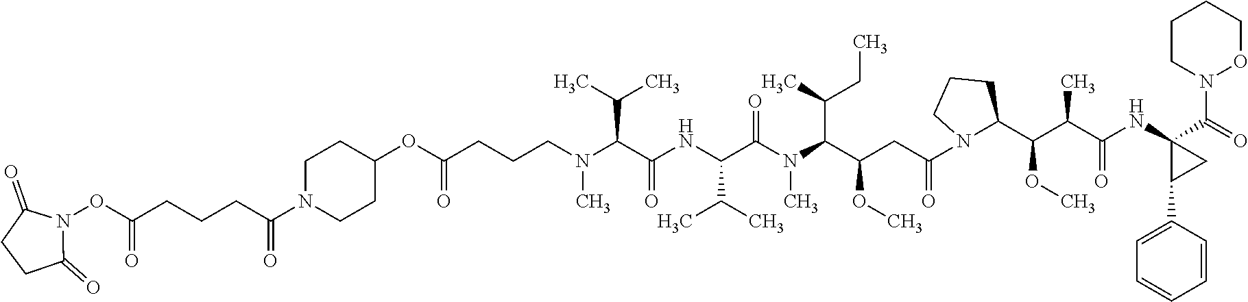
C1N(C(CCCC(ON2C(=O)CCC2=O)=O)=O)CCC(OC(CCCN(C(C(NC(C(N(C(C(CC(=O)N2CCCC2C(OC)C(C(NC2(C(=O)N3OCCCC3)C(C3=CC=CC=C3)C2)=O)C)OC)C(C)CC)C)=O)C(C)C)=O)C(C)C)C)=O)C1
